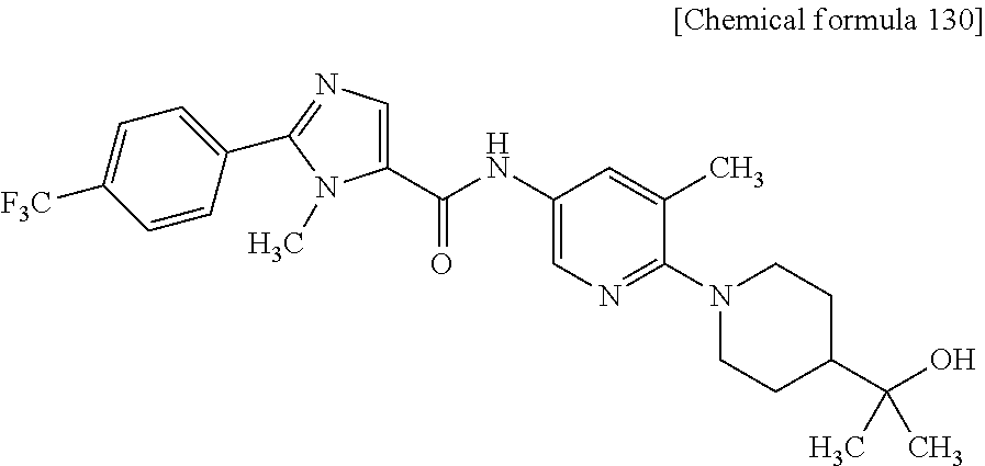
C1=CC(C2=NC=C(C(NC3=CN=C(N4CCC(C(O)(C)C)CC4)C(C)=C3)=O)N2C)=CC=C1[F3C]
